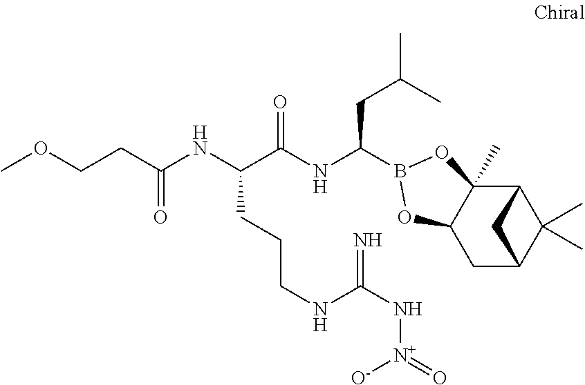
C12C3(C)C(CC(C1(C)C)C2)OB(C(NC(C(NC(=O)CCOC)CCCNC(N[N+]([O-])=O)=N)=O)CC(C)C)O3
